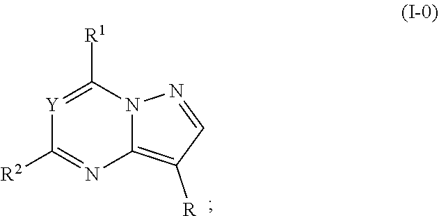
[Y]1=C([R1])N2C(=C([R])C=N2)N=C1[R2]
